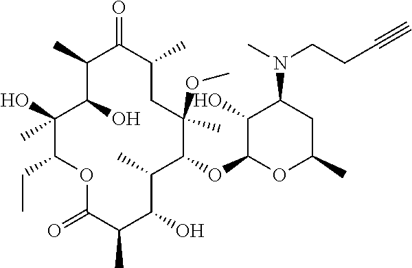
C1(C)C(O)C(C)(O)C(CC)OC(=O)C(C)C(O)C(C)C(OC2OC(C)CC(N(C)CCC#C)C2O)C(C)(OC)CC(C)C1=O
